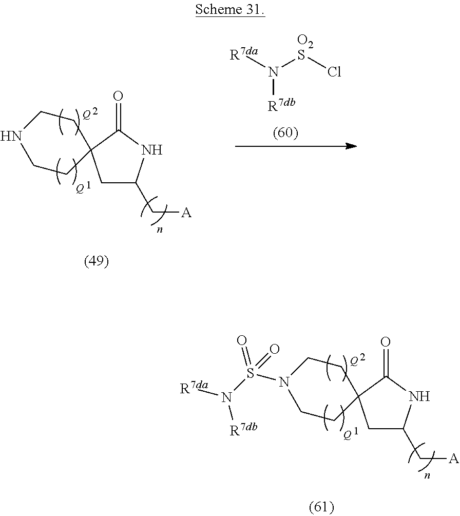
C1C(C[A])NC(=O)C12CCN(S(N([R7da])[R7db])(=O)=O)CC2.[Q].[Q].C1C(C[A])NC(=O)C12CCNCC2.[Q].[Q].[O2S](Cl)N([R7da])[R7db]
